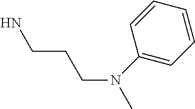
C1=CC=CC(N(C)CCCN)=C1
